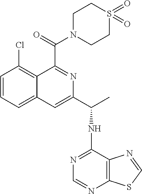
C1=CC=C2C(=C1Cl)C(C(=O)N1CCS(=O)(=O)CC1)=NC(C(C)NC1=NC=NC3=C1N=CS3)=C2
